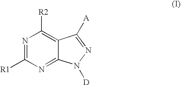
N1=C([R1])N=C2C(=C1[R2])C([A])=NN2[D]
